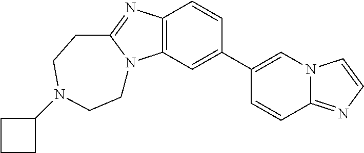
C12=C(C=C(C3=CN4C(=NC=C4)C=C3)C=C1)N1C(=N2)CCN(C2CCC2)CC1
